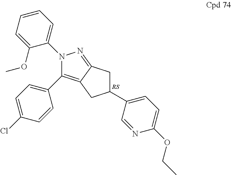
N1(C2=CC=CC=C2OC)C(C2=CC=C(Cl)C=C2)=C2C(=N1)CC(C1=CC=C(OCC)N=C1)C2
